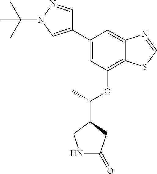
C1(C2=CC(OC(C3CC(=O)NC3)C)=C3C(=C2)N=CS3)=CN(C(C)(C)C)N=C1
